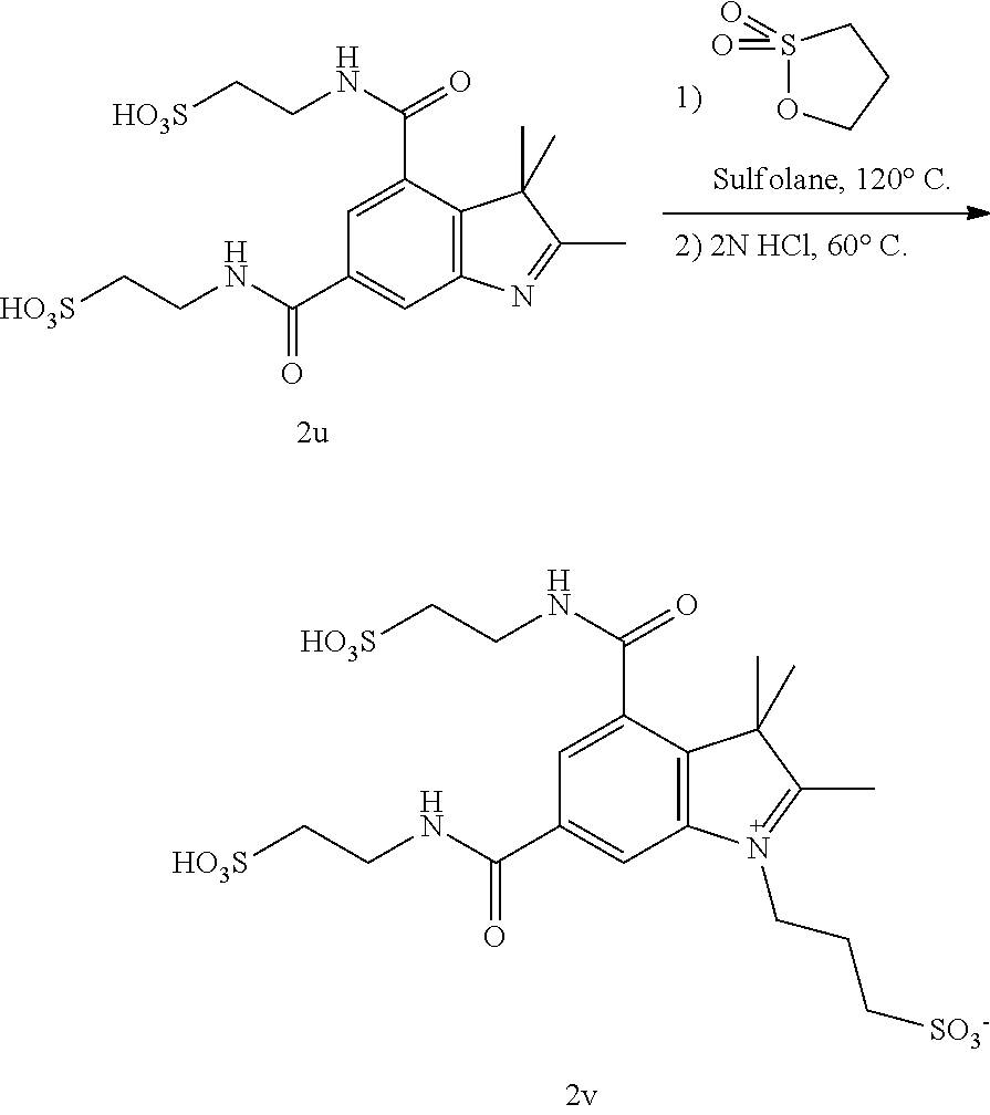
S1(=O)(=O)OCCC1.C1(C(NCC[HO3S])=O)=CC2=C(C(C(NCC[HO3S])=O)=C1)C(C)(C)C(C)=N2.C(CC[SO3-])N1=C(C)C(C)(C)C2=C1C=C(C(NCC[HO3S])=O)C=C2C(NCC[HO3S])=O
